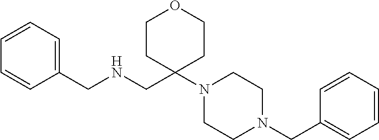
C1=CC=CC=C1CNCC1(N2CCN(CC3=CC=CC=C3)CC2)CCOCC1
